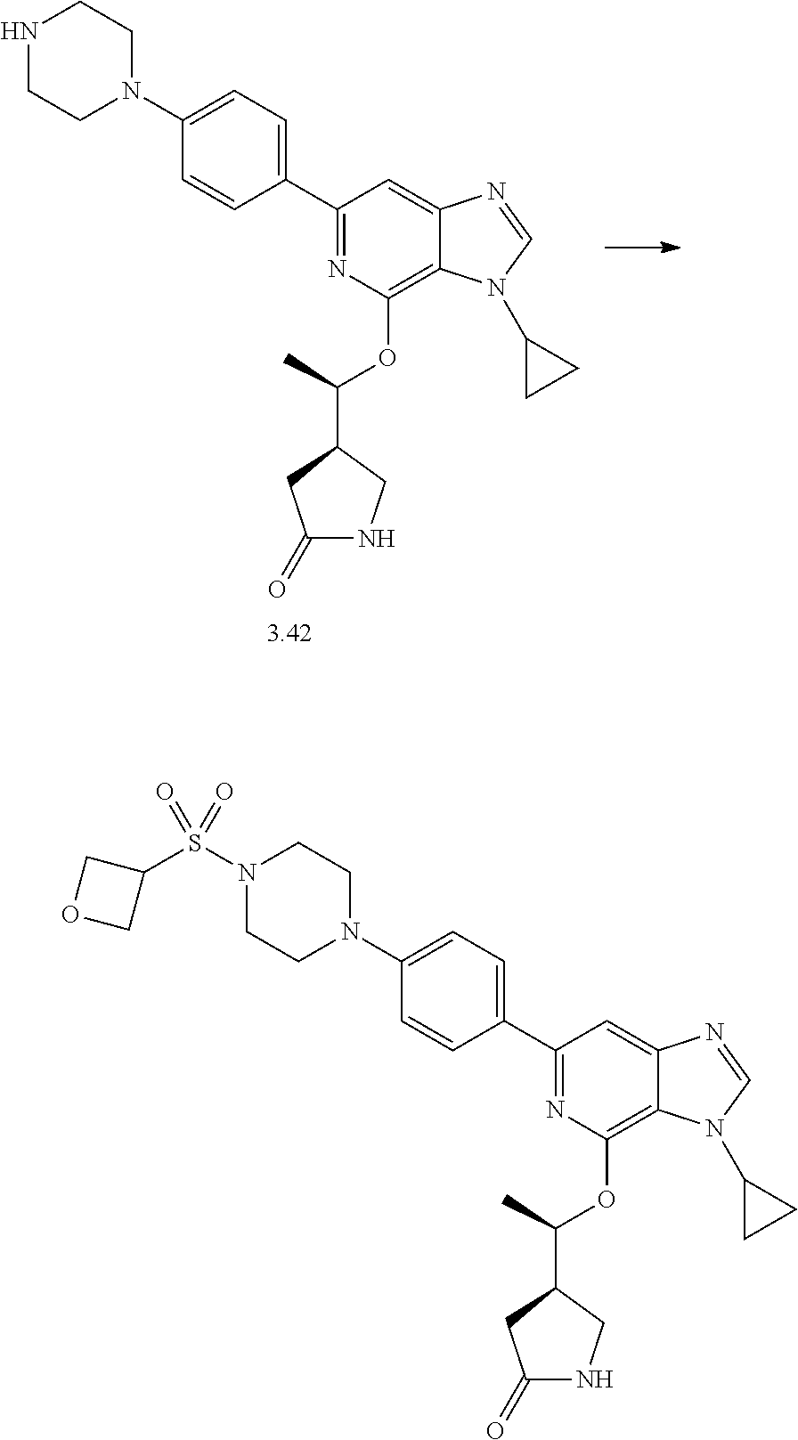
N1(S(C2COC2)(=O)=O)CCN(C2=CC=C(C3=NC(OC(C)C4CNC(=O)C4)=C4C(=C3)N=CN4C3CC3)C=C2)CC1.N1CCN(C2=CC=C(C3=NC(OC(C)C4CNC(=O)C4)=C4C(=C3)N=CN4C3CC3)C=C2)CC1
